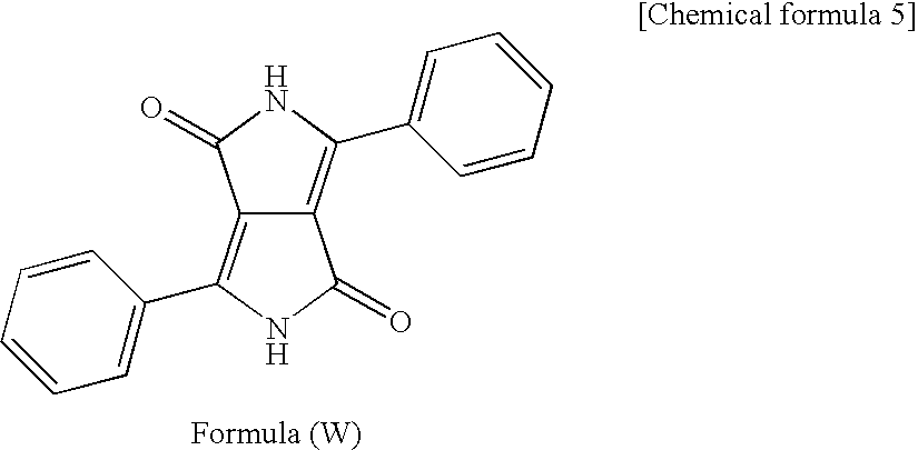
C12=C(C3=CC=CC=C3)NC(=O)C1=C(C1=CC=CC=C1)NC2=O
